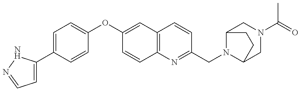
C1=C(C2=CC=C(OC3=CC4=C(C=C3)N=C(CN3C5CN(C(C)=O)CC3CC5)C=C4)C=C2)NN=C1
